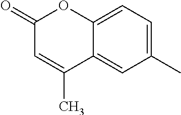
C12=CC(C)=CC=C1OC(=O)C=C2C
